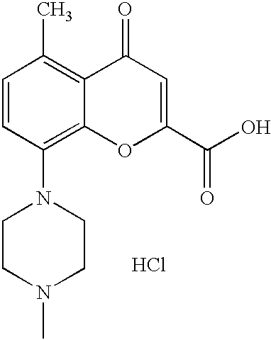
Cl.C1(N2CCN(C)CC2)=C2C(=C(C)C=C1)C(=O)C=C(C(O)=O)O2
